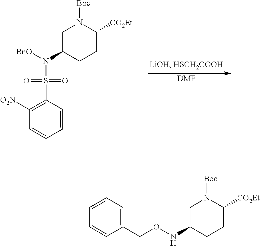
[DMF].C1C(N([BnO])S(C2=C([O2N])C=CC=C2)(=O)=O)CCC([CO2Et])N1[Boc].C1=CC=CC(CONC2CCC([CO2Et])N([Boc])C2)=C1
